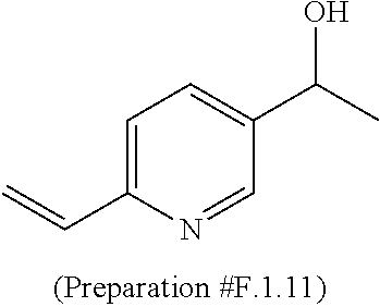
C1=C(C=C)N=CC(C(C)O)=C1
